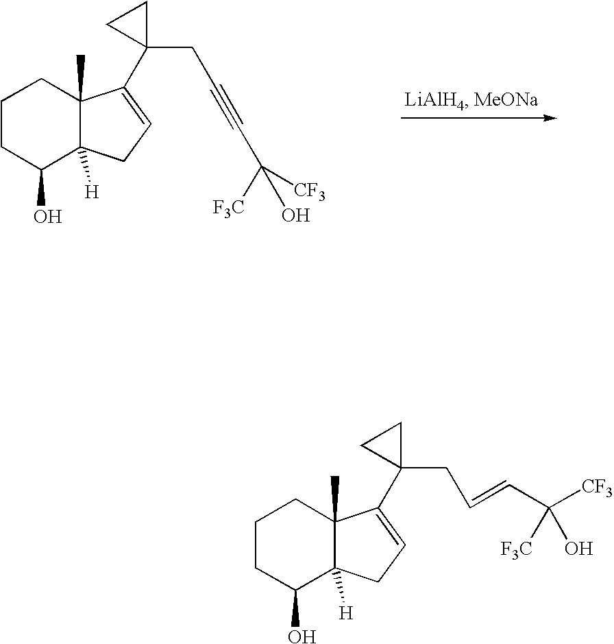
C1CC(O)C2([H])C(C)(C1)C(C1(CC=CC([CF3])([F3C])O)CC1)=CC2.C1CC(O)C2([H])C(C)(C1)C(C1(CC#CC([F3C])([CF3])O)CC1)=CC2
